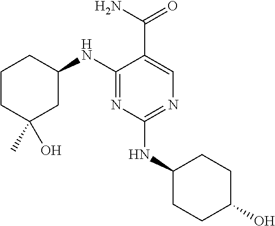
C1(NC2CCCC(C)(O)C2)=NC(NC2CCC(O)CC2)=NC=C1C(N)=O
